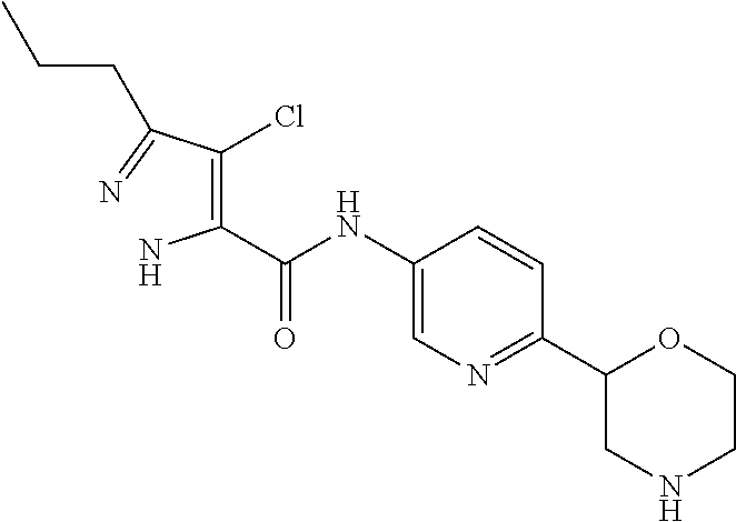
C(C(=C(C(=N)CCC)Cl)N)(NC1=CN=C(C2CNCCO2)C=C1)=O
